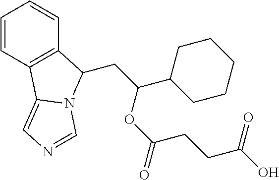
C1=CC2=C(C=C1)C(CC(C1CCCCC1)OC(CCC(O)=O)=O)N1C2=CN=C1
